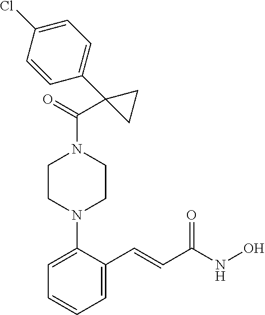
C1=C(N2CCN(C(=O)C3(C4=CC=C(Cl)C=C4)CC3)CC2)C(C=CC(NO)=O)=CC=C1
